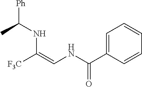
C(C)(NC(=CNC(C1=CC=CC=C1)=O)[F3C])[Ph]
